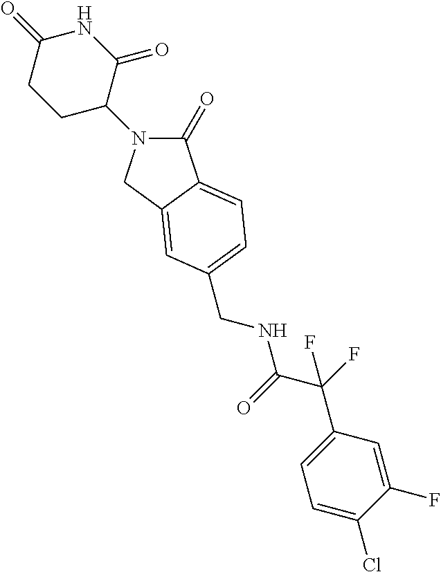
C1(=O)N(C2C(=O)NC(=O)CC2)CC2=CC(CNC(C(F)(C3=CC=C(Cl)C(F)=C3)F)=O)=CC=C12
